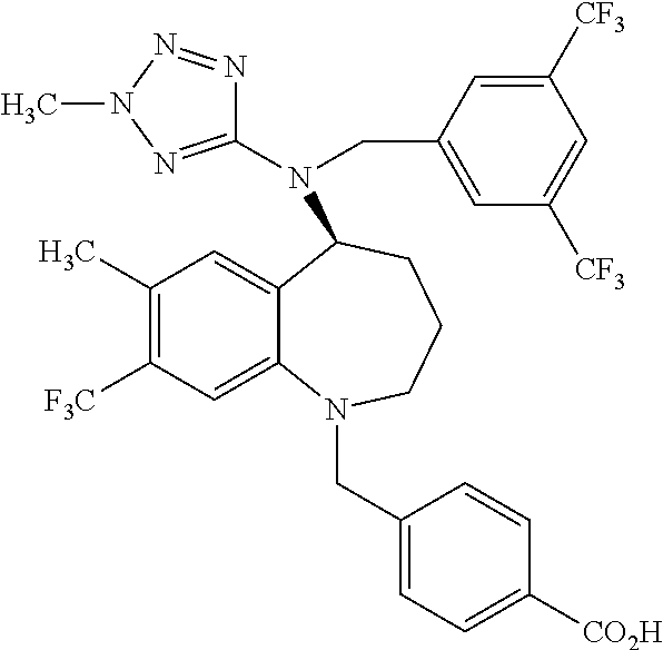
C12=CC(C)=C([F3C])C=C1N(CC1=CC=C([CO2H])C=C1)CCCC2N(CC1=CC([CF3])=CC([CF3])=C1)C1=NN(C)N=N1
